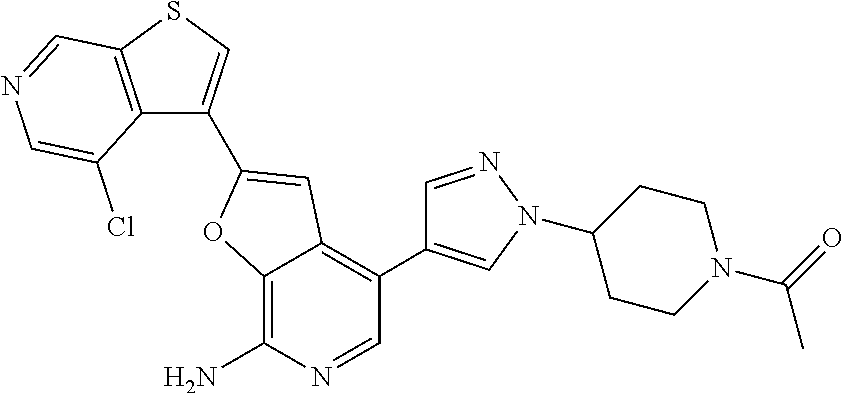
C12=C(SC=C1C1=CC3=C(C4=CN(C5CCN(C(C)=O)CC5)N=C4)C=NC(N)=C3O1)C=NC=C2Cl
